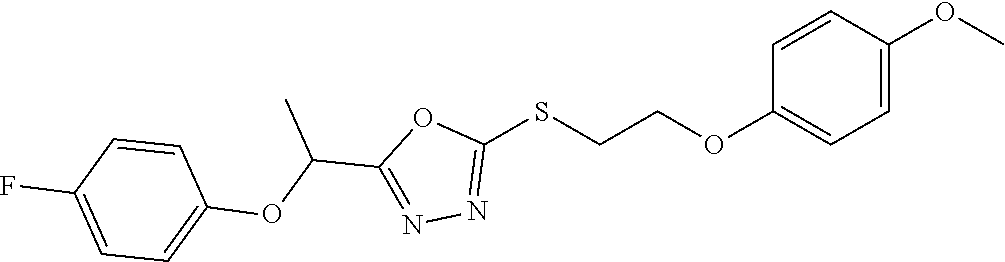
C1=C(OC)C=CC(OCCSC2=NN=C(C(OC3=CC=C(F)C=C3)C)O2)=C1
